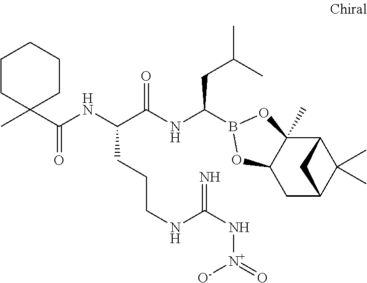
C12C3(C)C(CC(C1(C)C)C2)OB(C(NC(C(NC(C1(C)CCCCC1)=O)CCCNC(N[N+]([O-])=O)=N)=O)CC(C)C)O3
